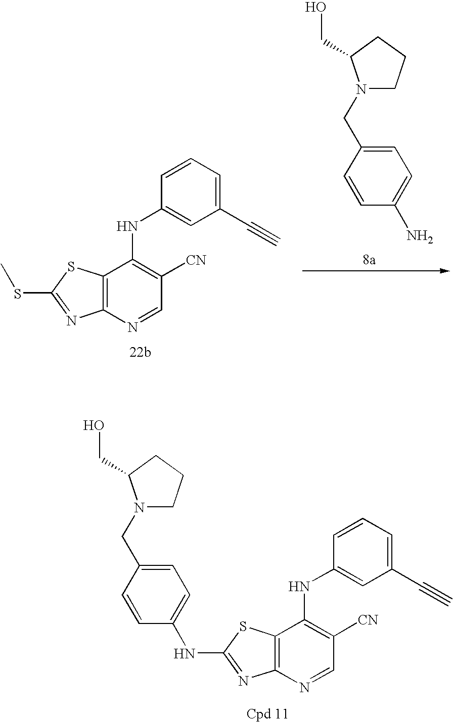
C12=C(N=CC([CN])=C1NC1=CC(C#C)=CC=C1)N=C(SC)S2.C1=C(CN2CCCC2CO)C=CC(N)=C1.C12=C(N=CC([CN])=C1NC1=CC(C#C)=CC=C1)N=C(NC1=CC=C(CN3CCCC3CO)C=C1)S2
